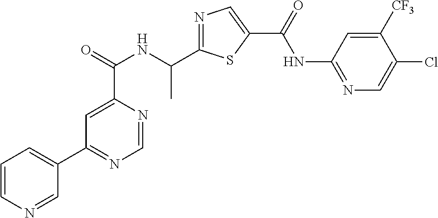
N1=C(C(NC(C2=CC(C3=CC=CN=C3)=NC=N2)=O)C)SC(C(=O)NC2=NC=C(Cl)C([CF3])=C2)=C1
